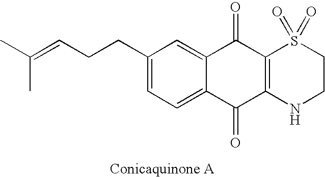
C1(CCC=C(C)C)=CC=C2C(=C1)C(=O)C1=C(C2=O)NCCS1(=O)=O
